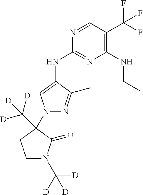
N1=CC(C(F)(F)F)=C(NCC)N=C1NC1=CN(C2(C([D])([D])[D])C(=O)N(C([D])([D])[D])CC2)N=C1C
